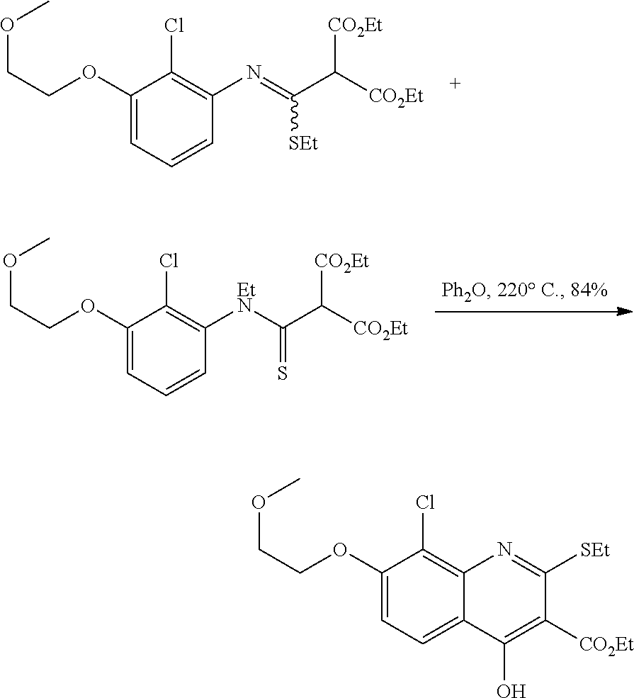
C1(OCCOC)=CC=C2C(=C1Cl)N=C([SEt])C([CO2Et])=C2O.C1(OCCOC)=CC=CC(N=C(C([CO2Et])[CO2Et])[SEt])=C1Cl.C1(OCCOC)=CC=CC([EtN]C(C([CO2Et])[CO2Et])=S)=C1Cl
